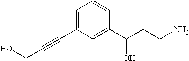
C1=CC(C(CCN)O)=CC(C#CCO)=C1
